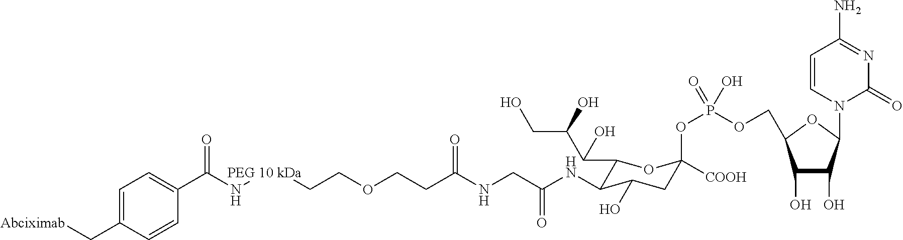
C1(C(N[PEG 10 kDa]CCOCCC(NCC(NC2C(C(C(CO)O)O)OC(OP(OCC3C(O)C(O)C(N4C(=O)N=C(N)C=C4)O3)(=O)O)([COOH])CC2O)=O)=O)=O)=CC=C(C[Abciximab])C=C1
